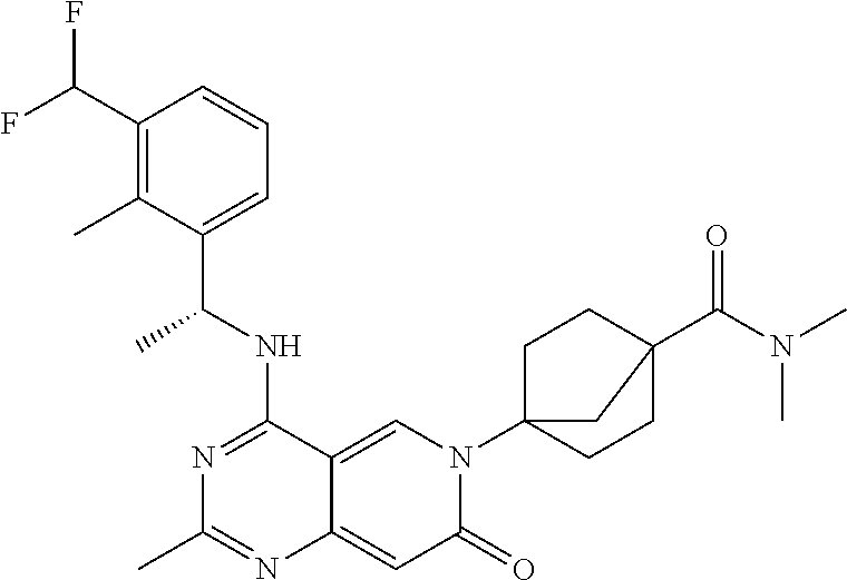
C1(C(F)F)=C(C)C(C(NC2=NC(C)=NC3=CC(=O)N(C45CCC(C(N(C)C)=O)(CC4)C5)C=C23)C)=CC=C1
